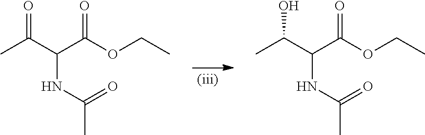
OC(C(C(OCC)=O)NC(C)=O)C.O=C(C(C(OCC)=O)NC(C)=O)C
